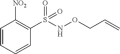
C1=CC=CC(S(NOCC=C)(=O)=O)=C1[NO2]
